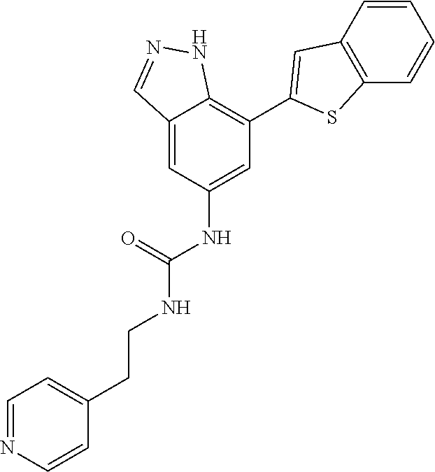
C12=CC(NC(NCCC3=CC=NC=C3)=O)=CC(C3=CC4=C(S3)C=CC=C4)=C1NN=C2
